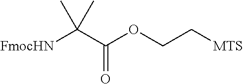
O(C(C([FmocHN])(C)C)=O)CC[MTS]
